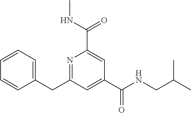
C1=CC=C(CC2=NC(C(NC)=O)=CC(C(NCC(C)C)=O)=C2)C=C1
